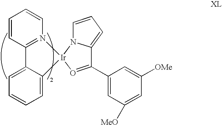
C1=CC=CN2=C1C1=CC=CC=C1[Ir]21O=C(C2=CC([MeO])=CC([OMe])=C2)C2=CC=CN12
